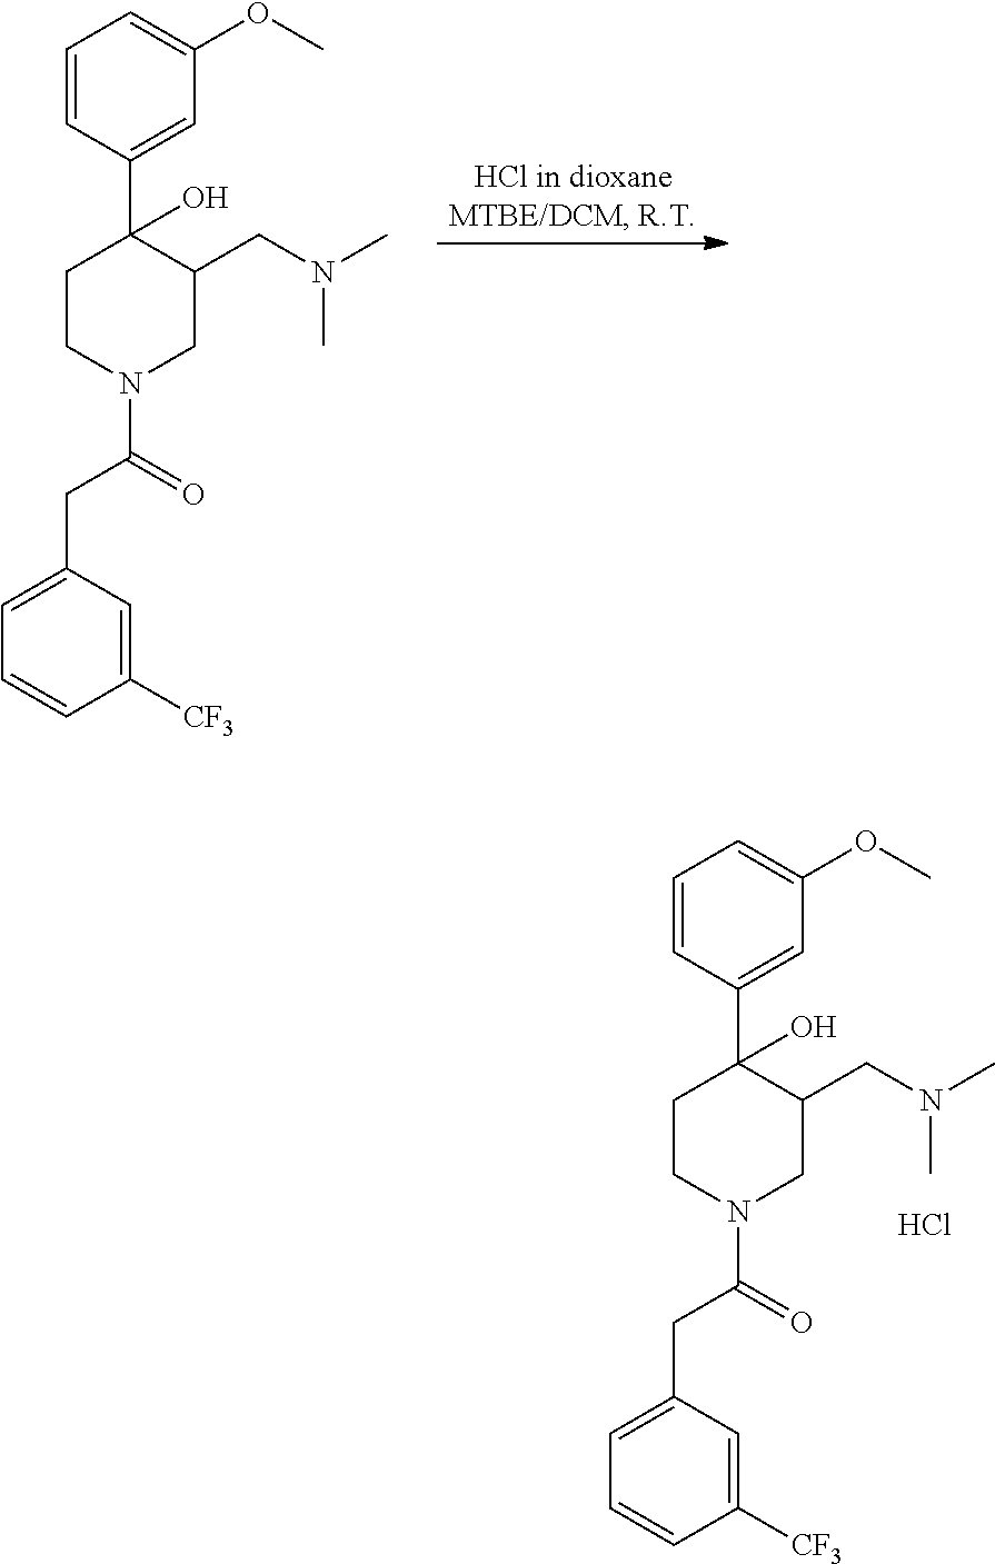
C1CN(C(=O)CC2=CC=CC([CF3])=C2)CC(CN(C)C)C1(C1=CC(OC)=CC=C1)O.C1CN(C(=O)CC2=CC=CC([CF3])=C2)CC(CN(C)C)C1(C1=CC(OC)=CC=C1)O.Cl
